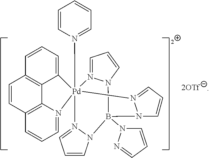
C1=CC2=C3C4=C1C=CC=C4[Pd]14(N5=CC=CC=C5)(N3=CC=C2)N2=CC=CN2B(N2C=CC=N2)(N2N1=CC=C2)N1N4=CC=C1
